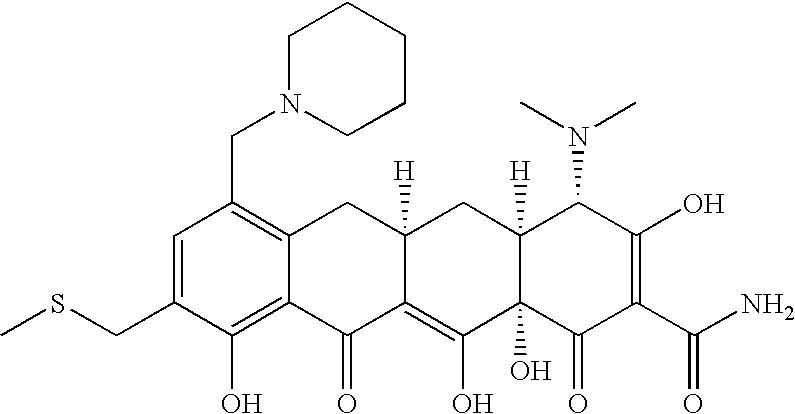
C1(CSC)=CC(CN2CCCCC2)=C2C(=C1O)C(=O)C1=C(O)C3(O)C([H])(CC1([H])C2)C(N(C)C)C(O)=C(C(N)=O)C3=O
